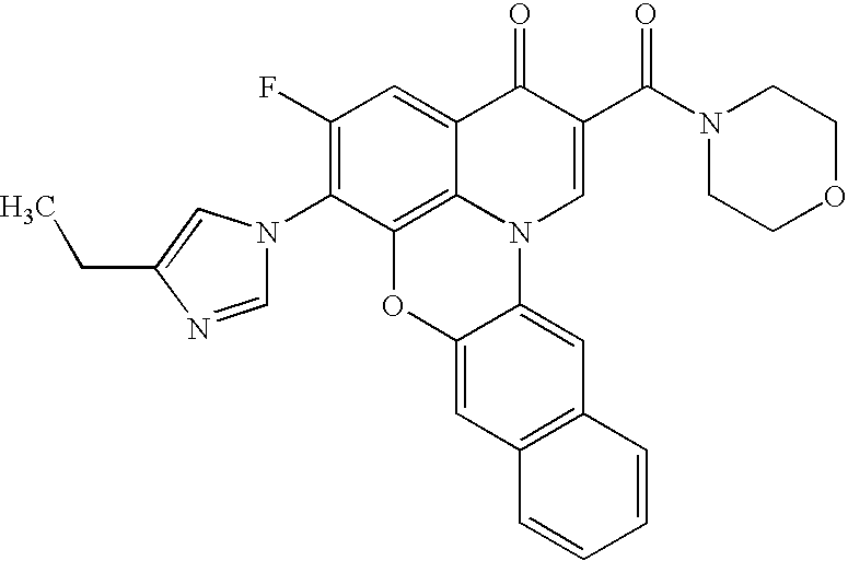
C12=C3C(=CC(F)=C1N1C=NC(CC)=C1)C(=O)C(C(N1CCOCC1)=O)=CN3C1=CC3=C(C=C1O2)C=CC=C3
